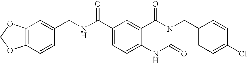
C12=C(C=CC(CNC(C3=CC=C4C(=C3)C(=O)N(CC3=CC=C(Cl)C=C3)C(=O)N4)=O)=C1)OCO2
